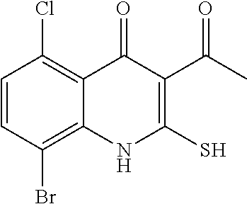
C1=CC(Br)=C2C(=C1Cl)C(=O)C(C(C)=O)=C(S)N2
